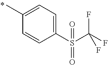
CC1=CC=C(S(C(F)(F)F)(=O)=O)C=C1
